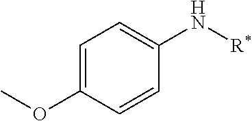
C1=C(OC)C=CC(N[R*])=C1
